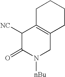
C1C2=C(CCC1)CN([nBu])C(=O)C2[NC]
